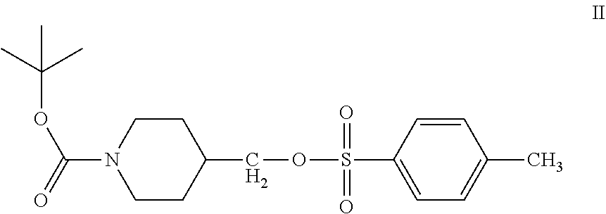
C1CC(COS(=O)(C2=CC=C(C)C=C2)=O)CCN1C(=O)OC(C)(C)C
